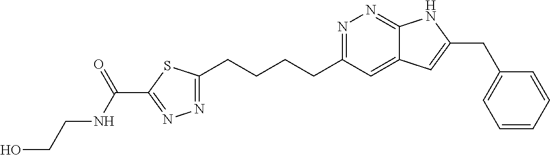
N1=C(CCCCC2=NN=C(C(NCCO)=O)S2)C=C2C(=N1)NC(CC1=CC=CC=C1)=C2
